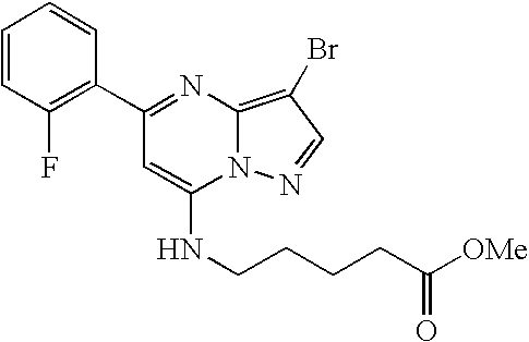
C1=CC(F)=C(C2=NC3=C(Br)C=NN3C(NCCCCC([OMe])=O)=C2)C=C1
